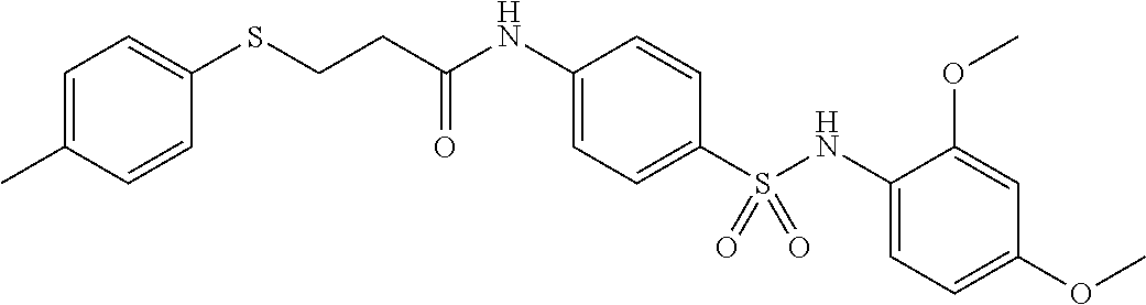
C1=C(C)C=CC(SCCC(NC2=CC=C(S(NC3=CC=C(OC)C=C3OC)(=O)=O)C=C2)=O)=C1
